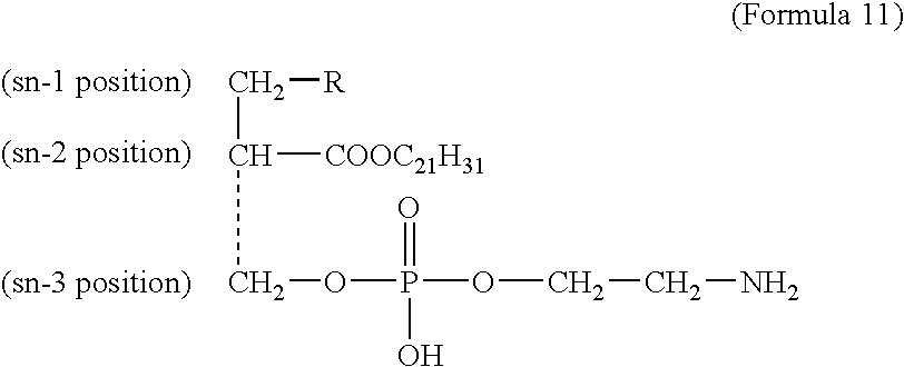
C(C[R])([COOC21H31])COP(OCCN)(O)=O
